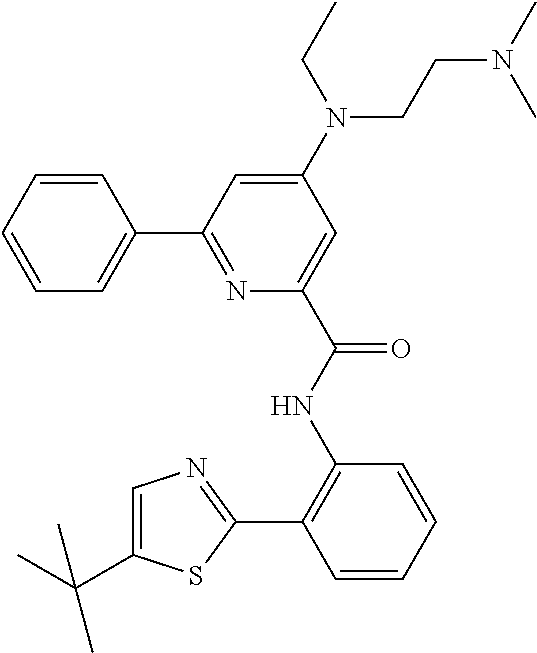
C1=CC(C2=NC(C(NC3=C(C4=NC=C(C(C)(C)C)S4)C=CC=C3)=O)=CC(N(CCN(C)C)CC)=C2)=CC=C1
